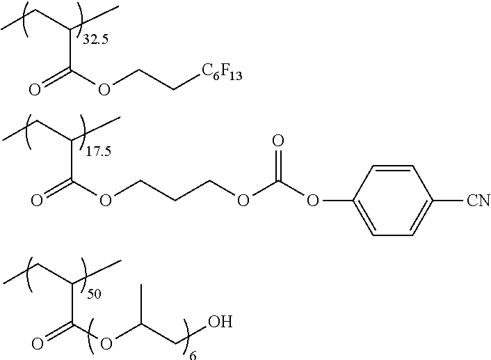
O=C(OCC[C6F13])C(CC)C.O=C(OC(CO)C)C(CC)C.O=C(OCCCOC(OC1=CC=C([CN])C=C1)=O)C(CC)C
